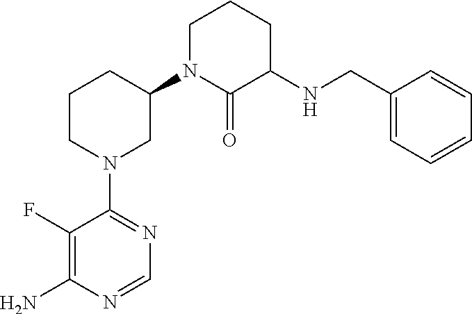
C1(N2CC(N3C(=O)C(NCC4=CC=CC=C4)CCC3)CCC2)=NC=NC(N)=C1F
